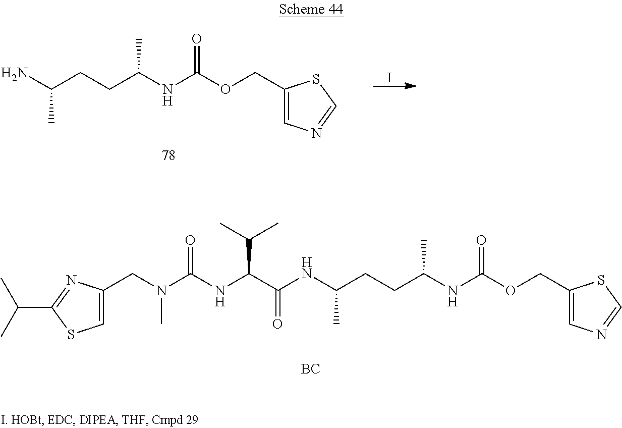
I.NC(CCC(NC(OCC1=CN=CS1)=O)C)C.[BC].N(C(C(NC(CCC(NC(OCC1=CN=CS1)=O)C)C)=O)C(C)C)C(N(CC1=CSC(C(C)C)=N1)C)=O
